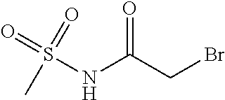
O=S(NC(CBr)=O)(C)=O
